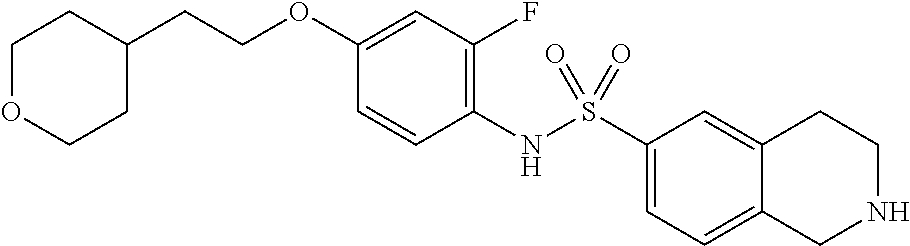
C1(NS(C2=CC=C3C(=C2)CCNC3)(=O)=O)=C(F)C=C(OCCC2CCOCC2)C=C1
